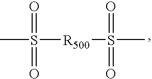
CS(=O)(=O)[R500]S(C)(=O)=O
